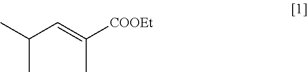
CC(C)C=C([COOEt])C
